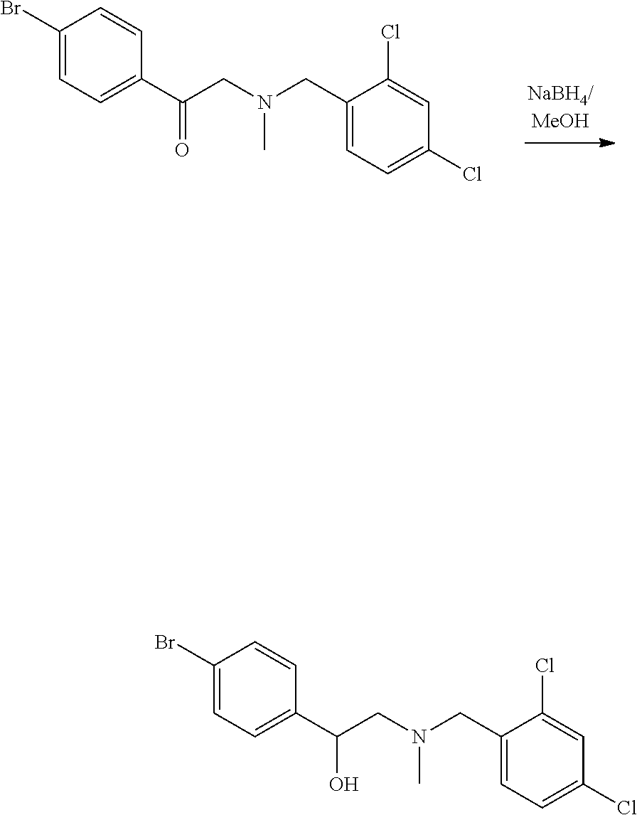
C1(Br)=CC=C(C(CN(C)CC2=CC=C(Cl)C=C2Cl)=O)C=C1.C1(Br)=CC=C(C(CN(C)CC2=CC=C(Cl)C=C2Cl)O)C=C1
